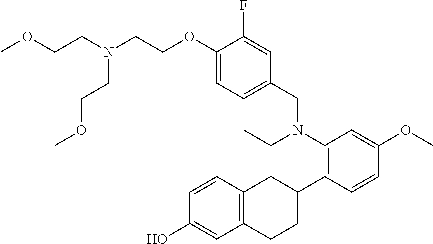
C1(OCCN(CCOC)CCOC)=CC=C(CN(CC)C2=C(C3CC4=C(CC3)C=C(O)C=C4)C=CC(OC)=C2)C=C1F
